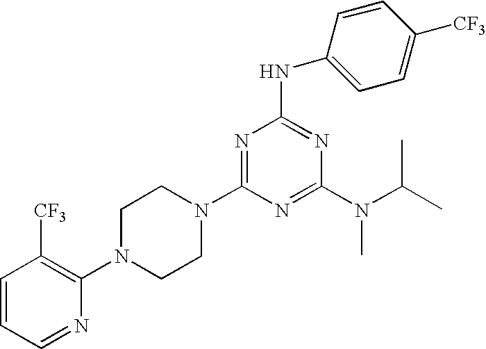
C1=CC=NC(N2CCN(C3=NC(NC4=CC=C([CF3])C=C4)=NC(N(C(C)C)C)=N3)CC2)=C1[CF3]
